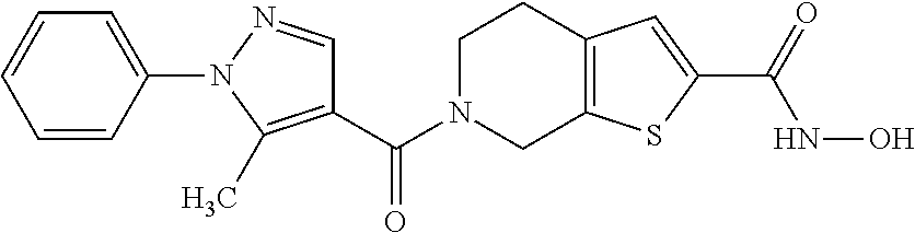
C(N1CC2=C(CC1)C=C(C(NO)=O)S2)(=O)C1=C(C)N(C2=CC=CC=C2)N=C1
